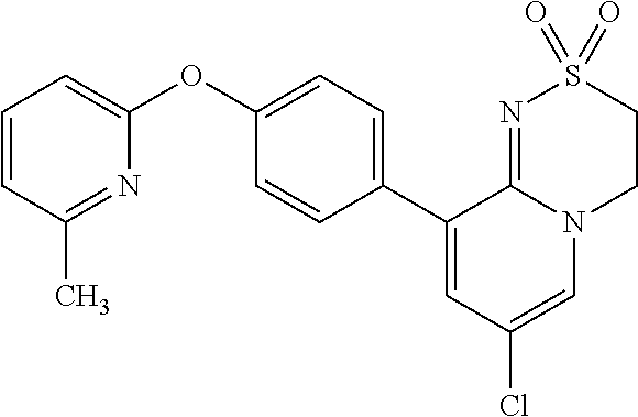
C1(C2=CC=C(OC3=CC=CC(C)=N3)C=C2)=CC(Cl)=CN2C1=NS(=O)(=O)CC2
